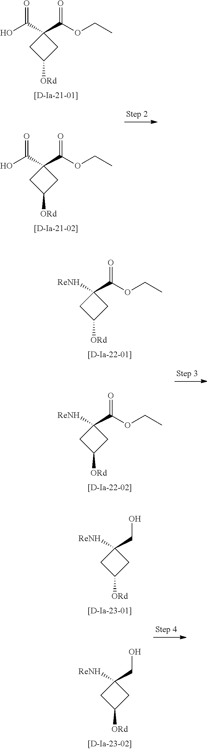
C1(C(OCC)=O)(C(O)=O)CC([ORd])C1.C1(C(OCC)=O)(C(O)=O)CC([ORd])C1.C1(C(OCC)=O)([ReNH])CC([ORd])C1.C1(C(OCC)=O)([ReNH])CC([ORd])C1.C1(CO)([ReNH])CC([ORd])C1.C1(CO)([ReNH])CC([ORd])C1
